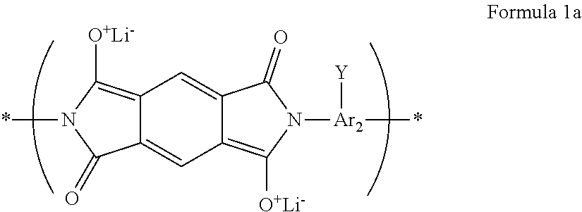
C12=C([O+Li-])N(*)C(=O)C1=CC1=C([O+Li-])N([Ar2]([Y])*)C(=O)C1=C2
